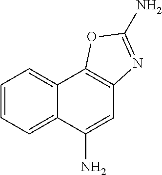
C12=CC=CC=C1C(N)=CC1=C2OC(N)=N1
